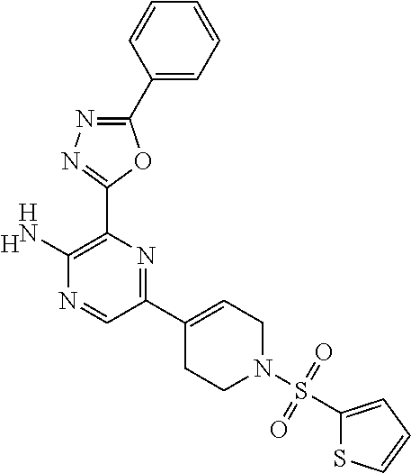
[H].C1(C2=CCN(S(=O)(=O)C3=CC=CS3)CC2)=NC(C2=NN=C(C3=CC=CC=C3)O2)=C(N)N=C1
